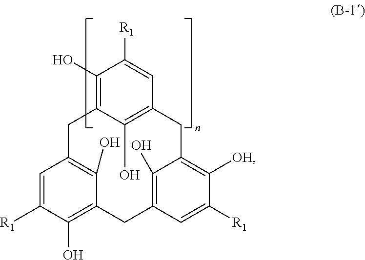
C1(O)=C2C(O)=C(C=C1[R1])CC1=C([OH])C([R1])=CC(=C1O)CC1=C(O)C([R1])=CC(=C1O)C2
